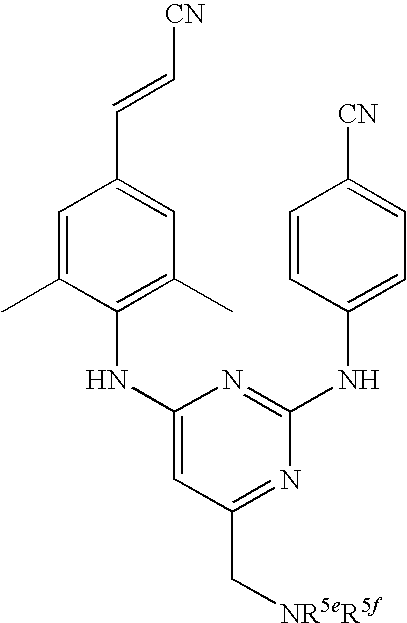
C1=C(C)C(NC2=CC(C[NR5eR5f])=NC(NC3=CC=C([CN])C=C3)=N2)=C(C)C=C1C=C[CN]
